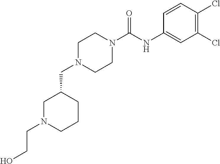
C1N(CC2CN(CCO)CCC2)CCN(C(NC2=CC(Cl)=C(Cl)C=C2)=O)C1
